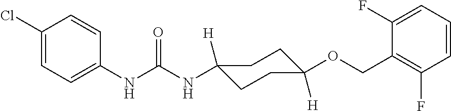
C1(NC(NC2([H])CCC([H])(OCC3=C(F)C=CC=C3F)CC2)=O)=CC=C(Cl)C=C1
